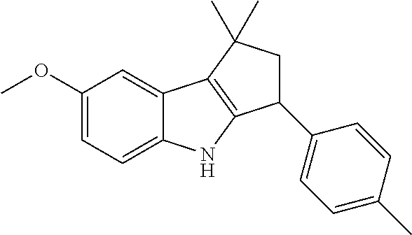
C1(OC)=CC=C2C(=C1)C1=C(N2)C(C2=CC=C(C)C=C2)CC1(C)C
